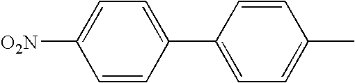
C1=CC(C2=CC=C(C)C=C2)=CC=C1[O2N]
